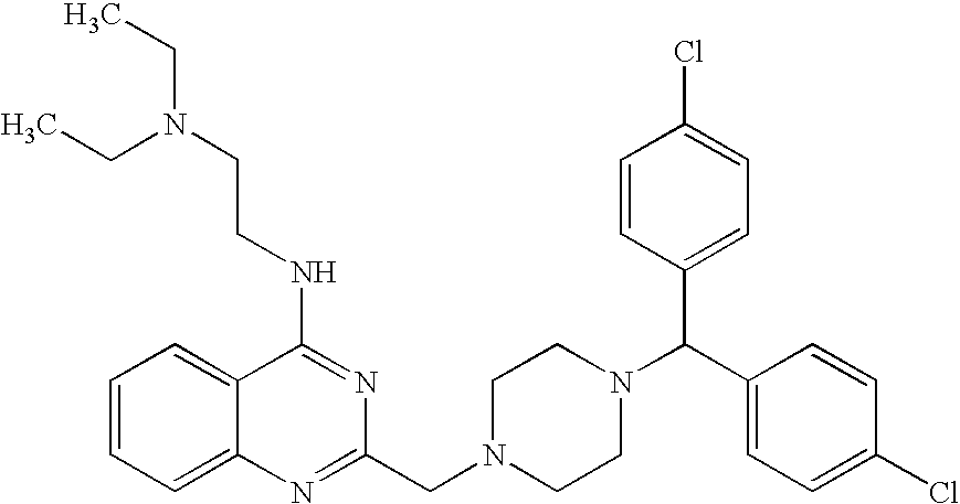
C1=CC=C2C(=C1)C(NCCN(CC)CC)=NC(CN1CCN(C(C3=CC=C(Cl)C=C3)C3=CC=C(Cl)C=C3)CC1)=N2
